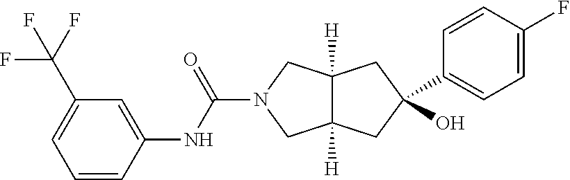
C1=CC(NC(=O)N2CC3([H])C([H])(C2)CC(C2=CC=C(F)C=C2)(O)C3)=CC(C(F)(F)F)=C1
